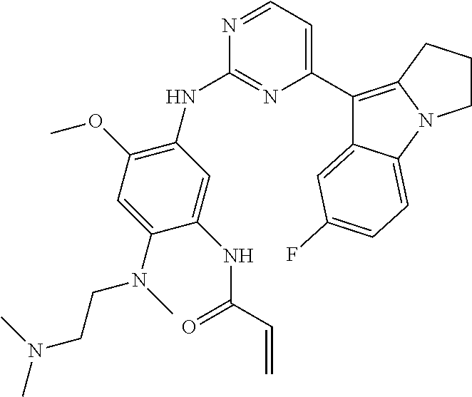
C1(NC2=NC(C3=C4N(C5=CC=C(F)C=C35)CCC4)=CC=N2)=C(OC)C=C(N(C)CCN(C)C)C(NC(C=C)=O)=C1
